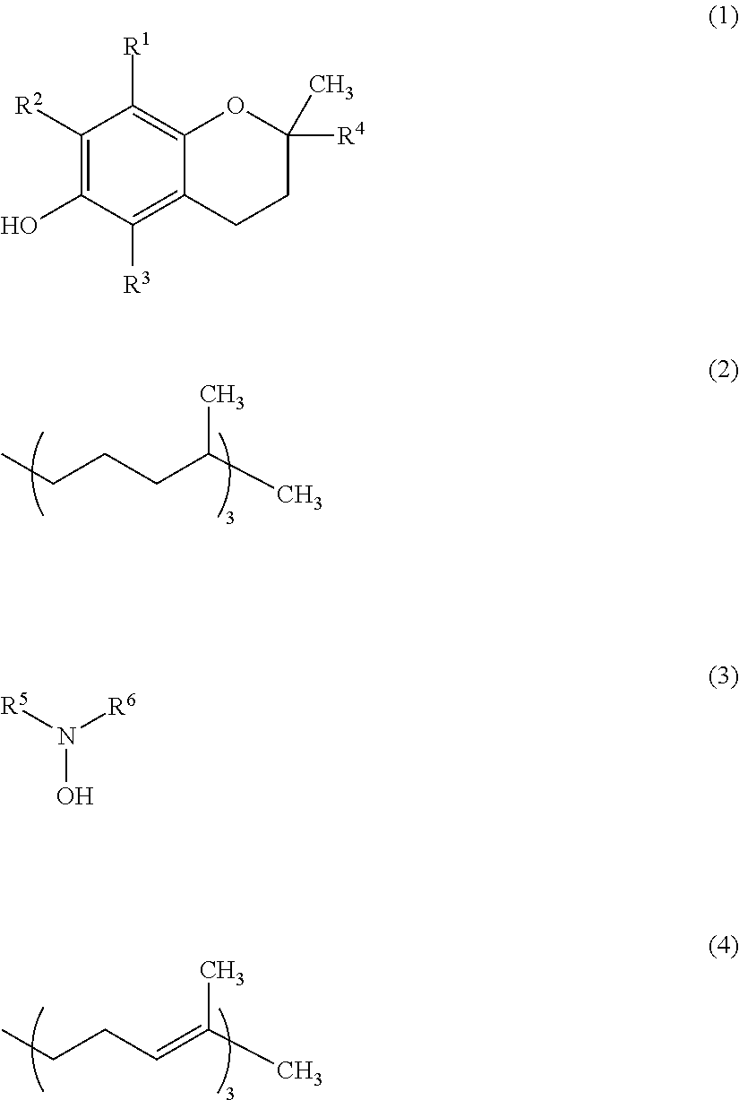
CCCCC(C)C.CCCC=C(C)C.C1([R2])=C(O)C([R3])=C2C(=C1[R1])OC([R4])(C)CC2.N(O)([R5])[R6]
